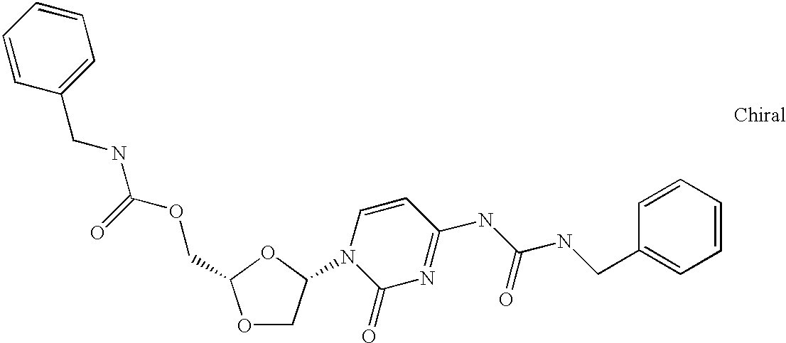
C1=CC(CNC(OCC2OCC(N3C(=O)N=C(NC(NCC4=CC=CC=C4)=O)C=C3)O2)=O)=CC=C1
